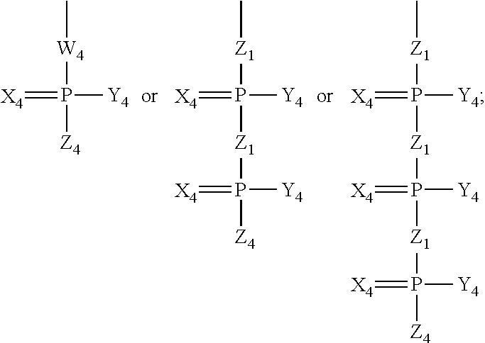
[W4](P(=[X4])([Z4])[Y4])C.[Z1](P(=[X4])([Z1]P([Z4])(=[X4])[Y4])[Y4])C.[Z1](P(=[X4])([Z1]P([Z1]P(=[X4])([Z4])[Y4])(=[X4])[Y4])[Y4])C
